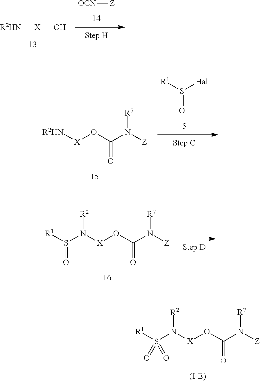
[R2HN][X]O.[OCN][Z].[R2HN][X]OC(N([Z])[R7])=O.[R1]S([Hal])=O.N([X]OC(N([Z])[R7])=O)(S([R1])=O)[R2].N([X]OC(N([Z])[R7])=O)(S([R1])(=O)=O)[R2]
